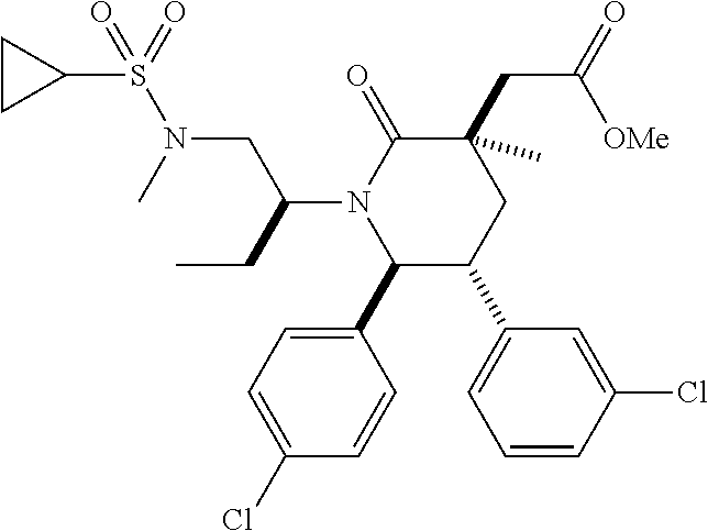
C1(CC(=O)[OMe])(C)C(=O)N(C(CN(S(=O)(C2CC2)=O)C)CC)C(C2=CC=C(Cl)C=C2)C(C2=CC=CC(Cl)=C2)C1
